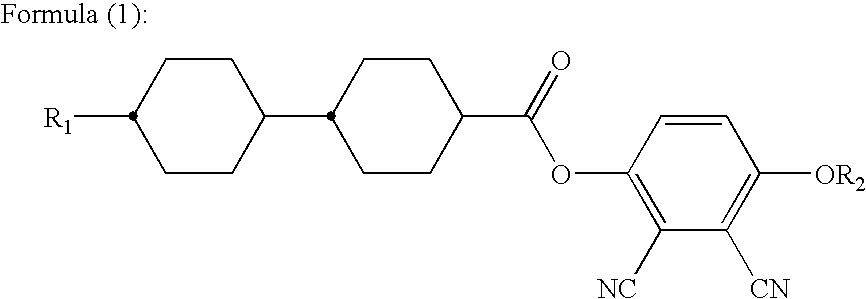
C1CC(C2CCC(C(=O)OC3=C([NC])C([CN])=C([OR2])C=C3)CC2)CCC1[R1]
